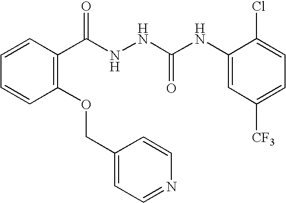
C1=CC(C(NNC(NC2=CC([CF3])=CC=C2Cl)=O)=O)=C(OCC2=CC=NC=C2)C=C1
